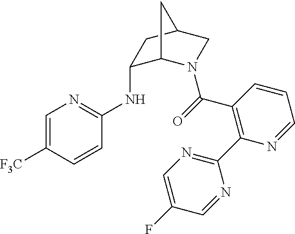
C1=C([F3C])C=CC(NC2C3N(C(=O)C4=C(C5=NC=C(F)C=N5)N=CC=C4)CC(C2)C3)=N1
